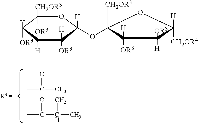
CC(C)=O.CC(C(C)C)=O.C1([CH2OR3])(C)C([H])([OR3])C([H])([OR3])C([H])([OR3])C([H])(OC2([CH2OR3])C([OR3])([H])C([H])([OR3])C([CH2OR4])([H])O2)O1
